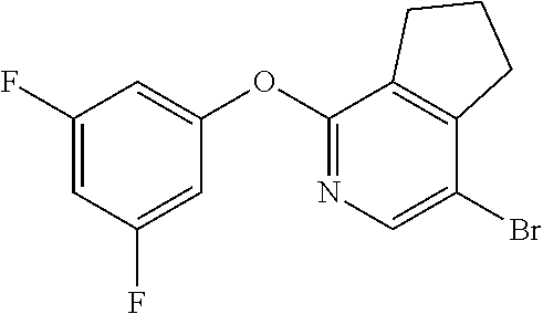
C1(OC2=NC=C(Br)C3=C2CCC3)=CC(F)=CC(F)=C1
